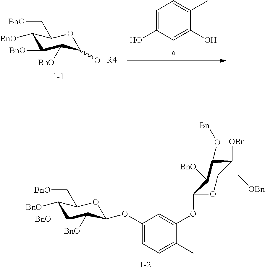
O1C(C[OBn])C([OBn])C(O[Bn])C([BnO])C1OC1=CC(OC2C([BnO])C([BnO])C([BnO])C(C[BnO])O2)=CC=C1C.C1=C(O)C=C(O)C(C)=C1.C1([BnO])C([BnO])C([BnO])C(O)OC1C[BnO].[R4]
